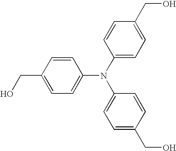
C1(CO)=CC=C(N(C2=CC=C(CO)C=C2)C2=CC=C(CO)C=C2)C=C1
